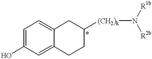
C1=C(O)C=C2C(=C1)CC([(CH2)k]N([R1b])[R2b])CC2
